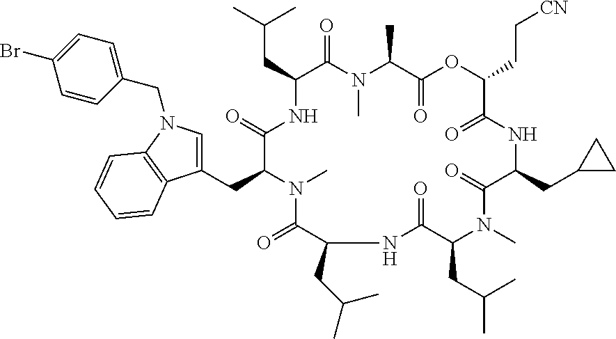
C(C1C(=O)N(C)C(C)C(=O)OC(CC[CN])C(=O)NC(CC2CC2)C(=O)N(C)C(CC(C)C)C(=O)NC(CC(C)C)C(=O)N(C)C(CC2=CN(CC3=CC=C(Br)C=C3)C3=C2C=CC=C3)C(=O)N1)C(C)C
